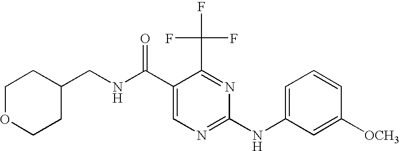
N(C(C1=CN=C(NC2=CC=CC([OCH3])=C2)N=C1C(F)(F)F)=O)CC1CCOCC1
